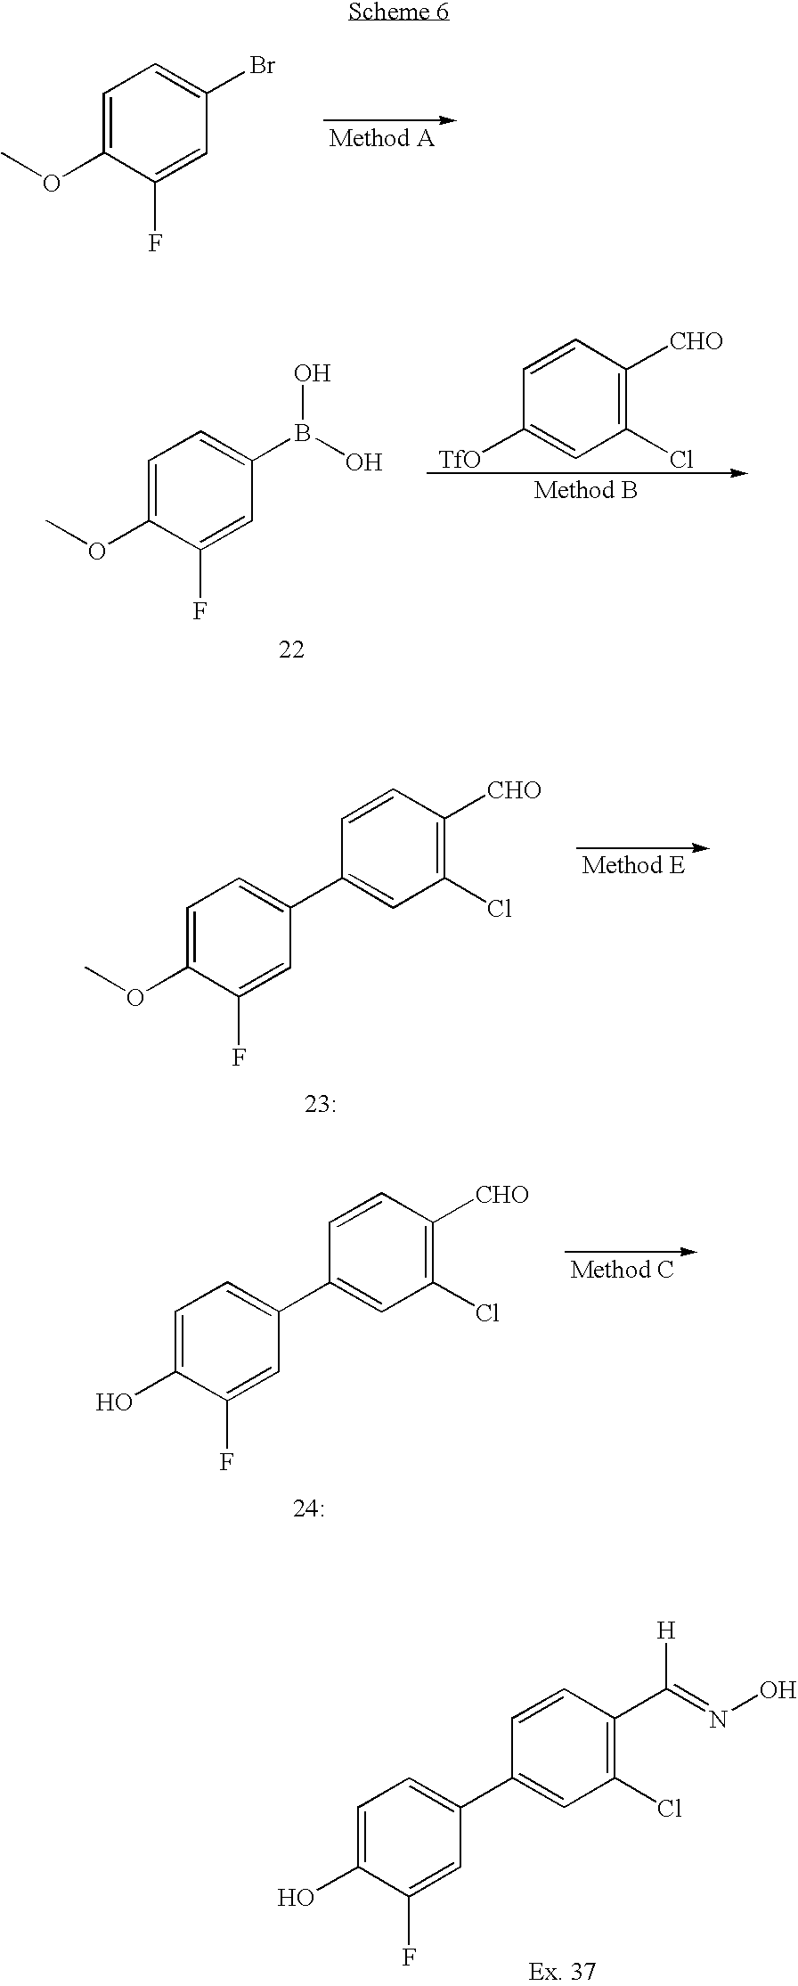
C1=C(OC)C(F)=CC(Br)=C1.C1=C(OC)C(F)=CC(B(O)O)=C1.C1(Cl)=C([CHO])C=CC([TfO])=C1.C1=C(F)C(OC)=CC=C1C1=CC(Cl)=C([CHO])C=C1.C1=C(F)C(O)=CC=C1C1=CC(Cl)=C([CHO])C=C1.C1=C(F)C(O)=CC=C1C1=CC(Cl)=C(C(=NO)[H])C=C1
